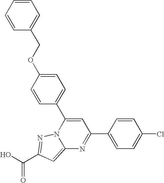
O=C(O)C1=NN2C(=C1)N=C(C1=CC=C(Cl)C=C1)C=C2C1=CC=C(OCC2=CC=CC=C2)C=C1
